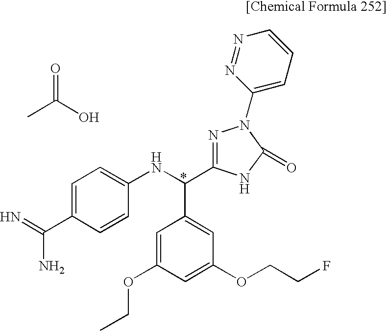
CC(O)=O.C1=C(C(=N)N)C=CC(NC(C2=CC(OCCF)=CC(OCC)=C2)C2=NN(C3=CC=CN=N3)C(=O)N2)=C1
